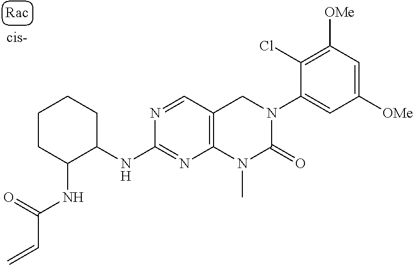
C1([OMe])=CC([OMe])=C(Cl)C(N2C(=O)N(C)C3=C(C2)C=NC(NC2CCCCC2NC(=O)C=C)=N3)=C1
